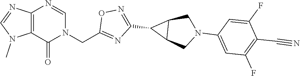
C12=C(N=CN(CC3=NC(C4C5C4CN(C4=CC(F)=C(C#N)C(F)=C4)C5)=NO3)C1=O)N=CN2C
